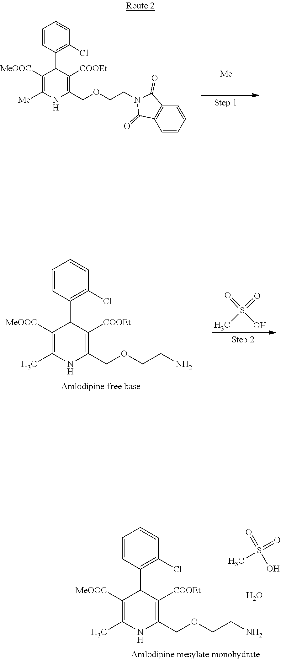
C1([MeOOC])=C([Me])NC(COCCN2C(=O)C3=C(C2=O)C=CC=C3)=C([COOEt])C1C1=C(Cl)C=CC=C1.[Me].C1([MeOOC])=C(C)NC(COCCN)=C([COOEt])C1C1=C(Cl)C=CC=C1.CS(=O)(O)=O.C1([MeOOC])=C(C)NC(COCCN)=C([COOEt])C1C1=C(Cl)C=CC=C1.CS(=O)(O)=O.O
